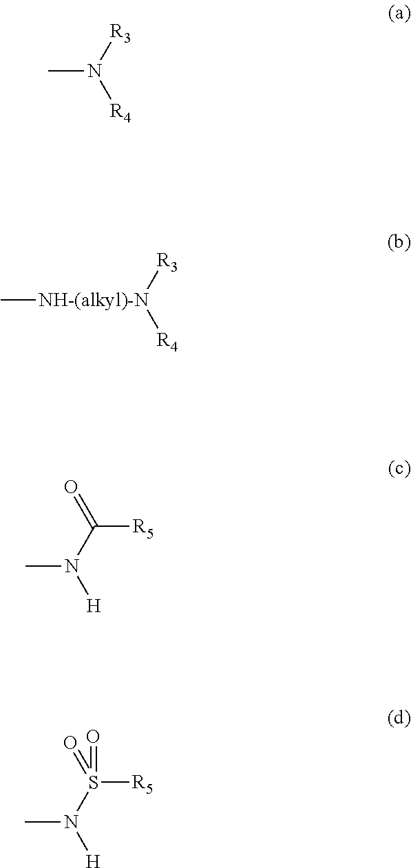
CN([R3])[R4].C([R5])(N([H])C)=O.S([R5])(N([H])C)(=O)=O.[NH-(alkyl)-N]([R3])([R4])C
